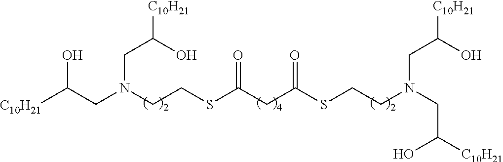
C(CN(CC(O)[C10H21])CCSC(CC(=O)SCCN(CC(O)[C10H21])CC(O)[C10H21])=O)(O)[C10H21]
